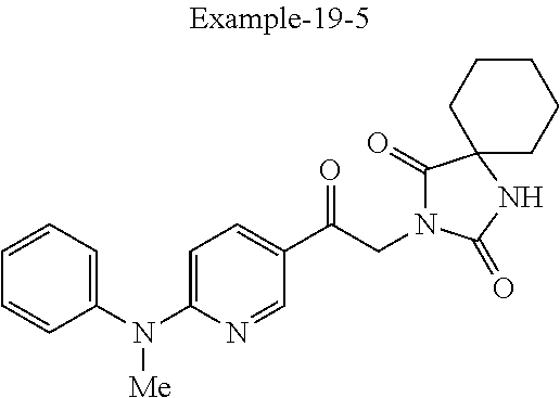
C1(C(CN2C(=O)C3(NC2=O)CCCCC3)=O)=CC=C(N(C2=CC=CC=C2)[Me])N=C1
